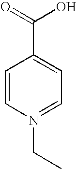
C1=CN(CC)=CC=C1C(=O)O
